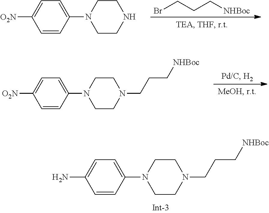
C1=CC(N2CCN(CCC[NHBoc])CC2)=CC=C1N.BrCCC[NHBoc].C1=CC(N2CCNCC2)=CC=C1[O2N].C1=CC(N2CCN(CCC[NHBoc])CC2)=CC=C1[O2N]
